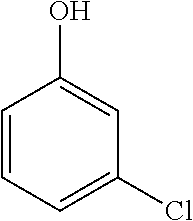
C1=CC=C(Cl)C=C1O
